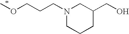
COCCCN1CCCC(CO)C1
